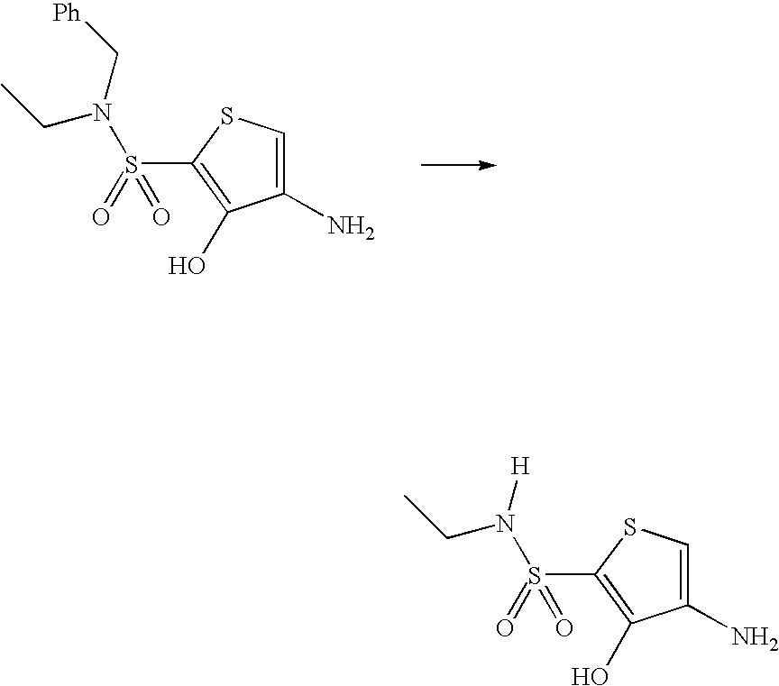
C1(N)=CSC(S(N(C[Ph])CC)(=O)=O)=C1O.C1(N)=CSC(S(N([H])CC)(=O)=O)=C1O
